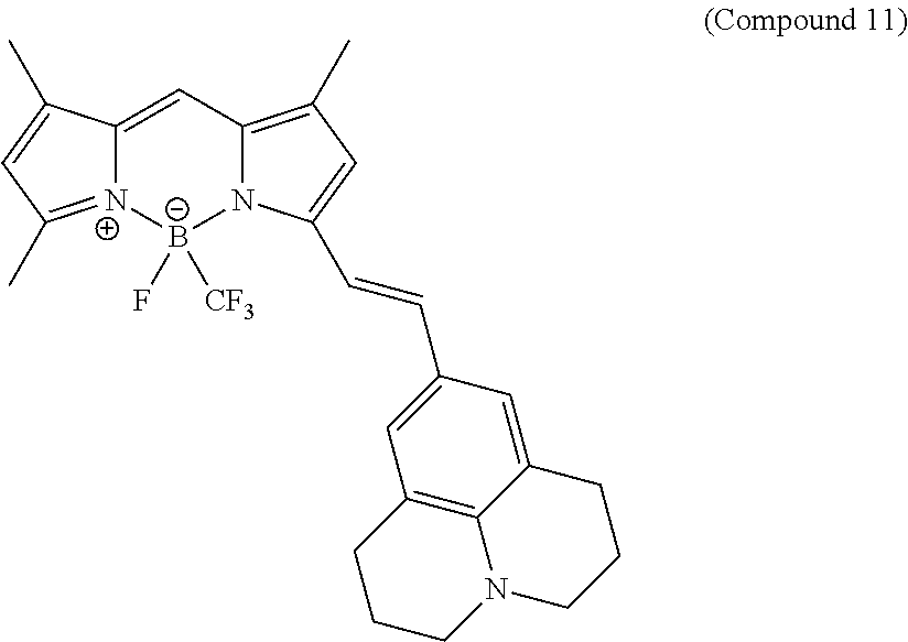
C12=CC3=C(C)C=C(C=CC4=CC5=C6C(=C4)CCCN6CCC5)N3[B-]([CF3])(F)[N+]1=C(C)C=C2C
